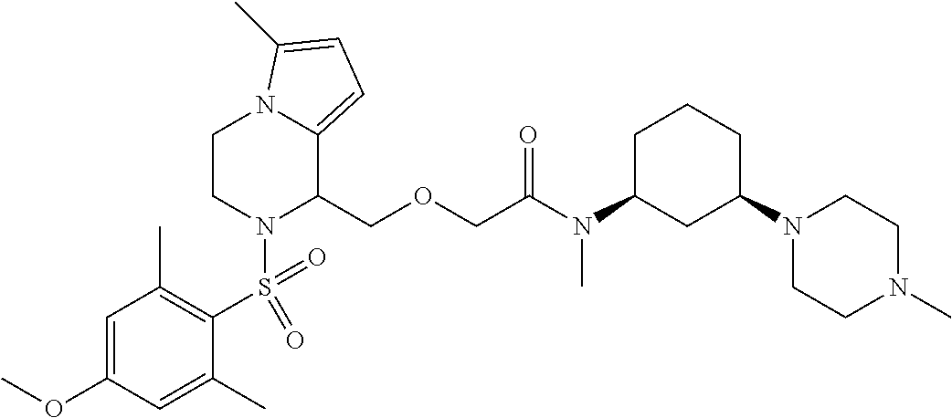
C1=C(OC)C=C(C)C(S(=O)(=O)N2C(COCC(N(C3CC(N4CCN(C)CC4)CCC3)C)=O)C3=CC=C(C)N3CC2)=C1C
